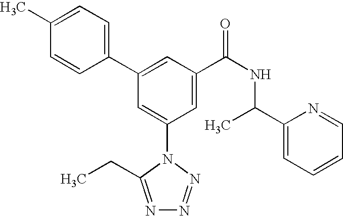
C1(C2=CC(C(NC(C3=CC=CC=N3)C)=O)=CC(N3C(CC)=NN=N3)=C2)=CC=C(C)C=C1
